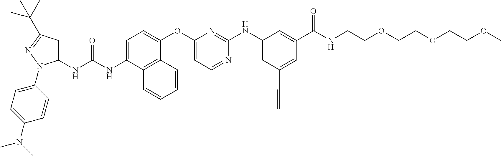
C1(NC(NC2=CC=C(OC3=CC=NC(NC4=CC(C#C)=CC(C(NCCOCCOCCOC)=O)=C4)=N3)C3=C2C=CC=C3)=O)=CC(C(C)(C)C)=NN1C1=CC=C(N(C)C)C=C1
